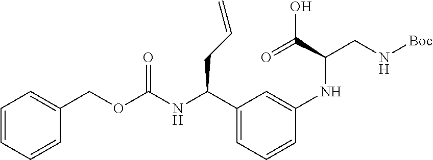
N(C(C1=CC=CC(NC(C(=O)O)CN[Boc])=C1)CC=C)C(OCC1=CC=CC=C1)=O
